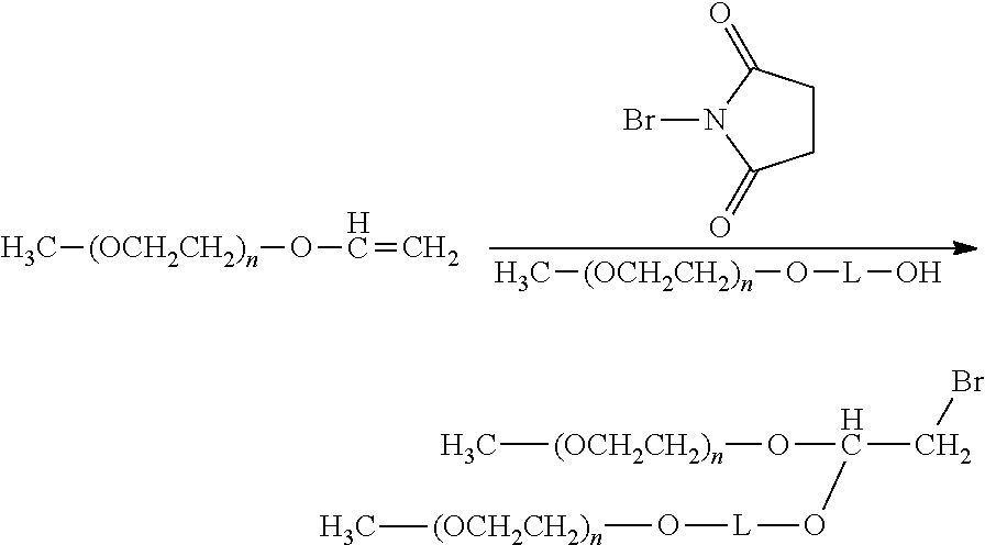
C1CC(=O)N(Br)C1=O.C[(OCH2CH2)n]O[L]O.C[(OCH2CH2)n]OC=C.C[(OCH2CH2)n]OC(CBr)O[L]O[(OCH2CH2)n]C
